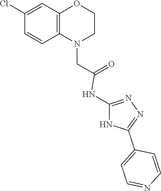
N1(CC(=O)NC2=NN=C(C3=CC=NC=C3)N2)CCOC2=C1C=CC(Cl)=C2
